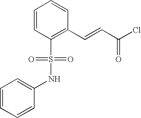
C1=CC(S(=O)(=O)NC2=CC=CC=C2)=C(C=CC(Cl)=O)C=C1
